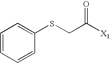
C1=CC=CC(SCC([X1])=O)=C1
